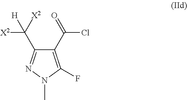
C1(C(=O)Cl)=C(F)N(C)N=C1C([X2])([H])[X2]
